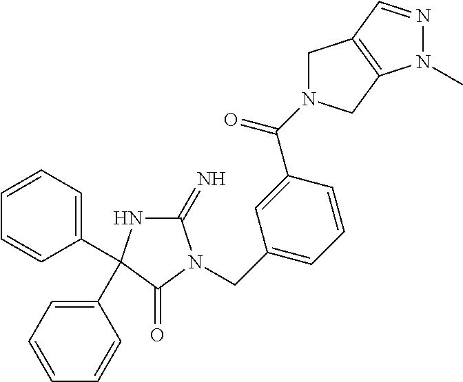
C1(=N)NC(C2=CC=CC=C2)(C2=CC=CC=C2)C(=O)N1CC1=CC=CC(C(=O)N2CC3=C(C2)N(C)N=C3)=C1
